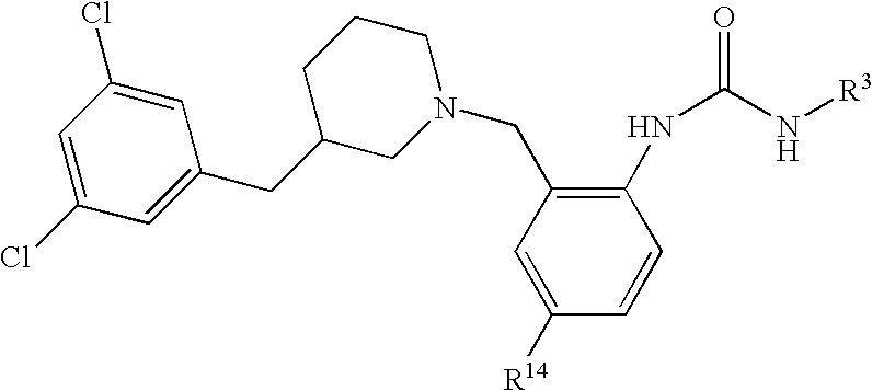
C1=C([R14])C=CC(NC(=O)N[R3])=C1CN1CCCC(CC2=CC(Cl)=CC(Cl)=C2)C1
